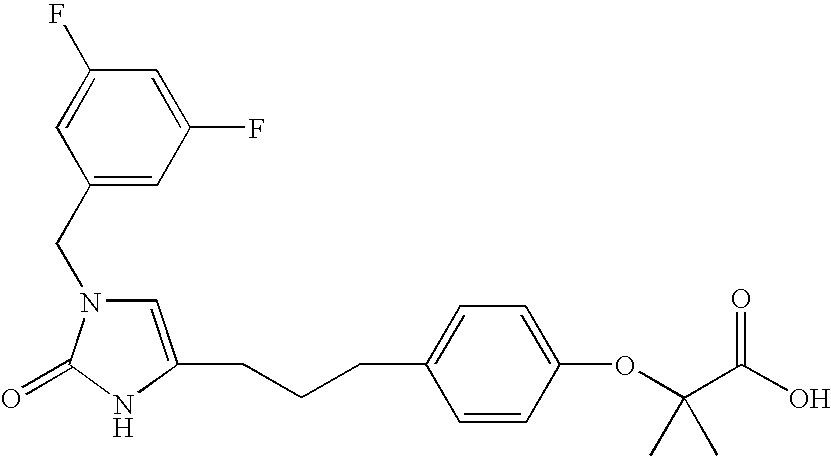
C1(CN2C=C(CCCC3=CC=C(OC(C(O)=O)(C)C)C=C3)NC2=O)=CC(F)=CC(F)=C1
